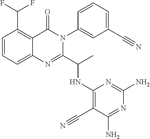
C1=CC=C2C(=C1C(F)F)C(=O)N(C1=CC(C#N)=CC=C1)C(C(C)NC1=C(C#N)C(N)=NC(N)=N1)=N2
